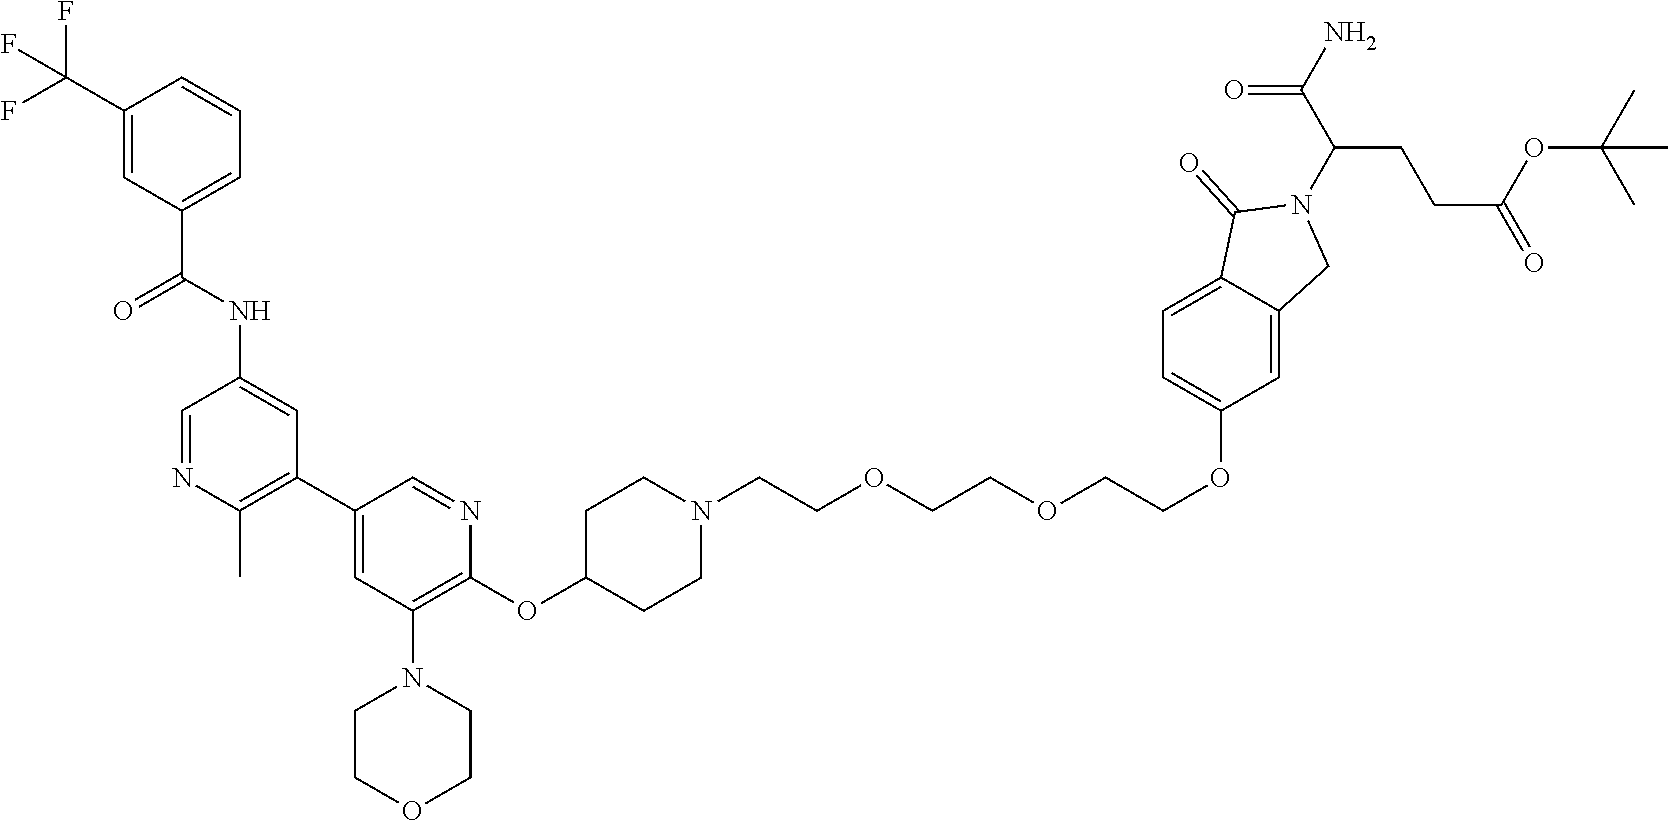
FC(C1=CC(C(NC2=CC(C3=CC(N4CCOCC4)=C(OC4CCN(CCOCCOCCOC5=CC=C6C(=C5)CN(C(C(N)=O)CCC(=O)OC(C)(C)C)C6=O)CC4)N=C3)=C(C)N=C2)=O)=CC=C1)(F)F
